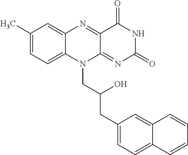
C1(C)=CC=C2C(=C1)N=C1C(=NC(=O)NC1=O)N2CC(CC1=CC=C2C(=C1)C=CC=C2)O
